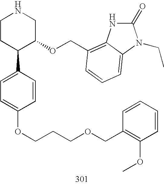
C1CC(C2=CC=C(OCCCOCC3=C(OC)C=CC=C3)C=C2)C(OCC2=C3NC(=O)N(CC)C3=CC=C2)CN1
